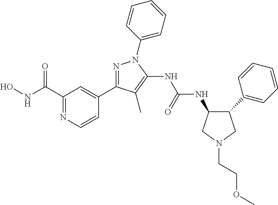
N1=C(C2=CC(C(NO)=O)=NC=C2)C(C)=C(NC(NC2C(C3=CC=CC=C3)CN(CCOC)C2)=O)N1C1=CC=CC=C1
